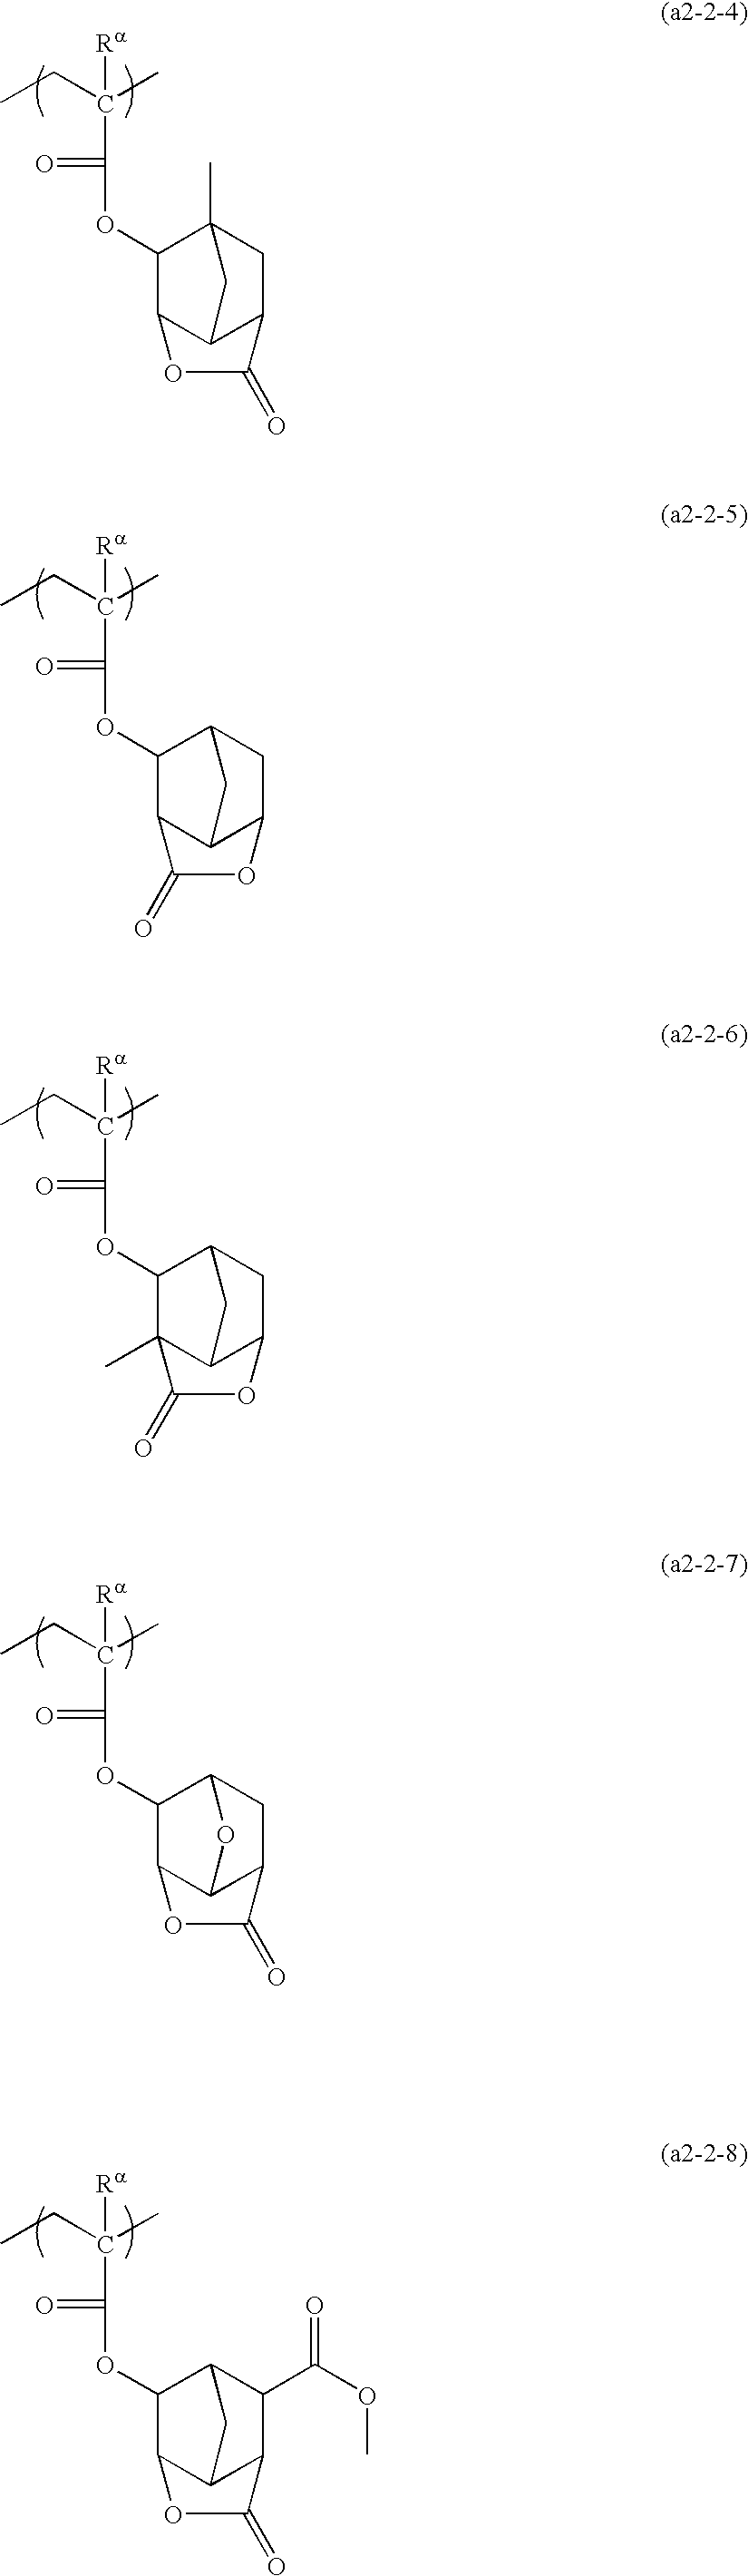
C([Ra])(CC)(C)C(=O)OC1C2C3C(CC1(C)C3)C(=O)O2.C([Ra])(CC)(C)C(=O)OC1C2C3C(CC1C3)OC2=O.C([Ra])(CC)(C)C(=O)OC1C2(C)C3C(CC1C3)OC2=O.C([Ra])(CC)(C)C(=O)OC1C2C3C(CC1O3)C(=O)O2.C([Ra])(CC)(C)C(=O)OC1C2C3C(C(C(OC)=O)C1C3)C(=O)O2
